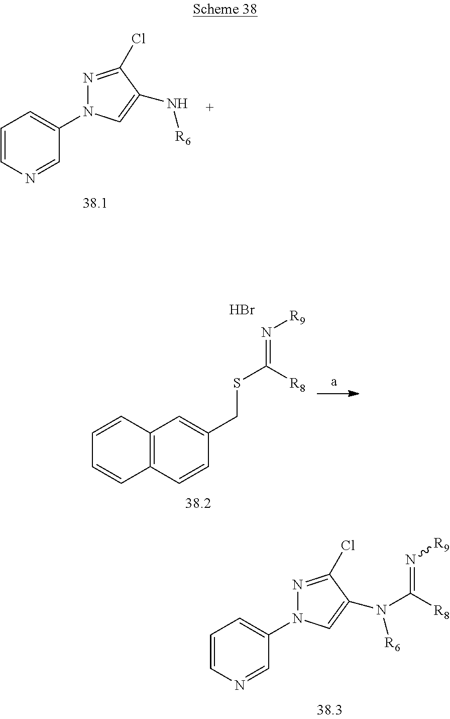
C1=CN=CC(N2N=C(Cl)C(N[R6])=C2)=C1.C1=CN=CC(N2N=C(Cl)C(N([R6])C([R8])=N[R9])=C2)=C1.C12=C(C=CC(CSC(=N[R9])[R8])=C1)C=CC=C2.Br
